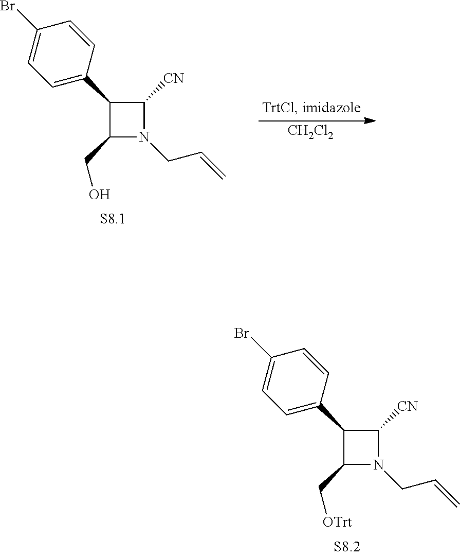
C1(C2=CC=C(Br)C=C2)C(CO)N(CC=C)C1[CN].[CH2Cl2].C1(C2=CC=C(Br)C=C2)C(C[OTrt])N(CC=C)C1[CN]
